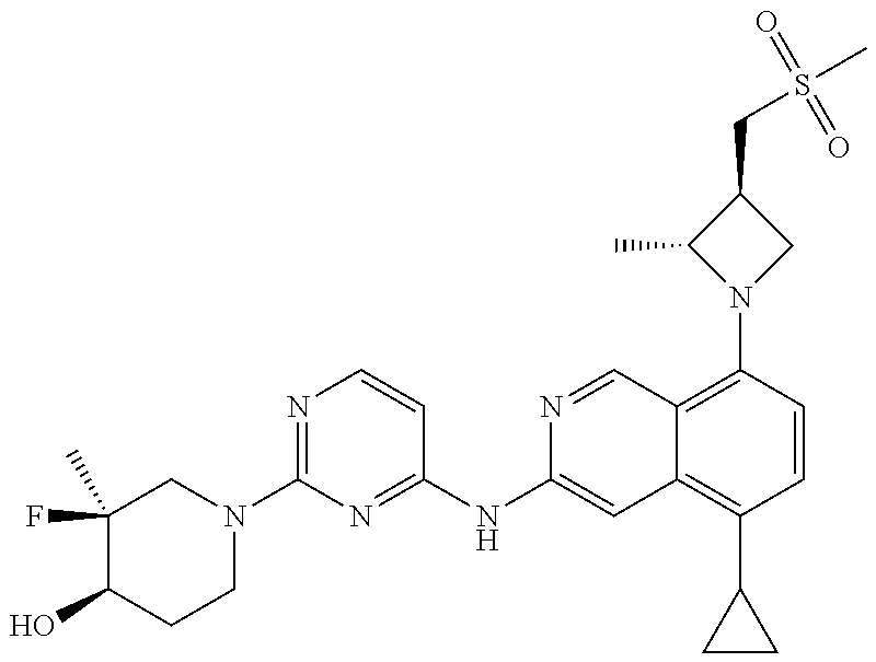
C1(F)(C)C(O)CCN(C2=NC=CC(NC3=CC4=C(C5CC5)C=CC(N5CC(CS(C)(=O)=O)C5C)=C4C=N3)=N2)C1
